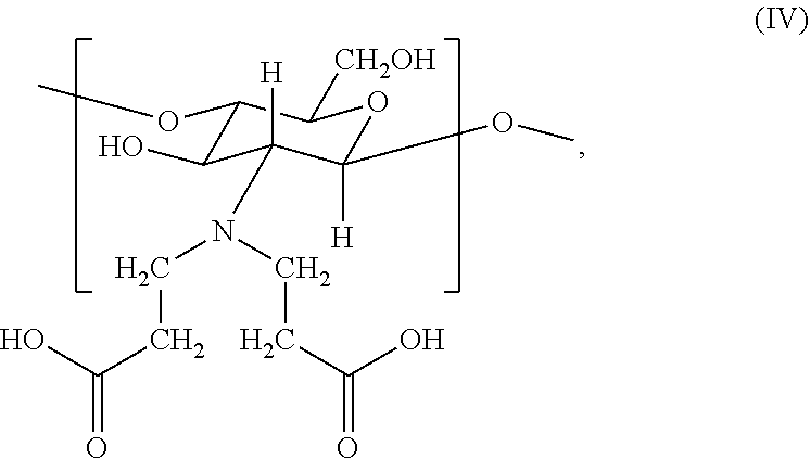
C1(OC)C(O)C([H])(N(CCC(=O)O)CCC(=O)O)C([H])(OC)OC1[CH2OH]
